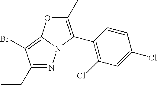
N1=C(CC)C(Br)=C2N1C(C1=C(Cl)C=C(Cl)C=C1)=C(C)O2
